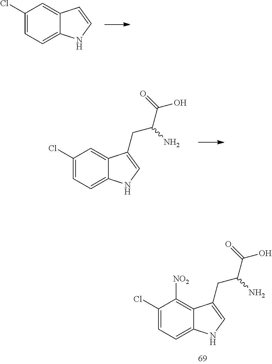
C1(Cl)=CC=C2C(=C1)C=CN2.C1(Cl)=CC=C2C(=C1)C(CC(C(O)=O)N)=CN2.C1(Cl)=CC=C2C(=C1[NO2])C(CC(C(O)=O)N)=CN2
